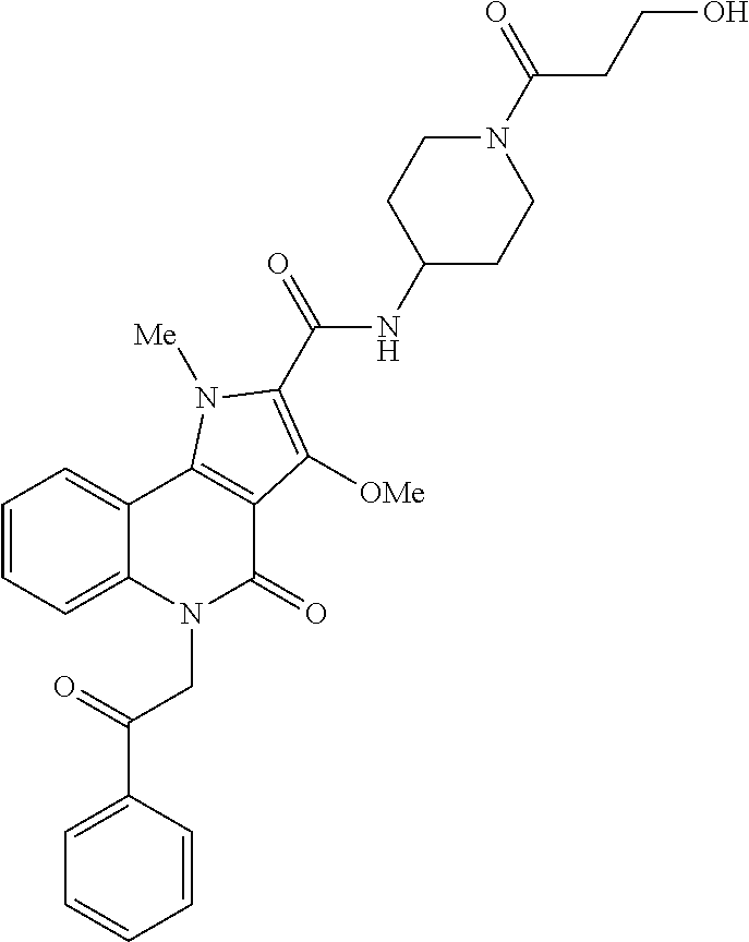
C1=CC=C2C(=C1)C1=C(C(=O)N2CC(C2=CC=CC=C2)=O)C([OMe])=C(C(=O)NC2CCN(C(=O)CCO)CC2)N1[Me]
